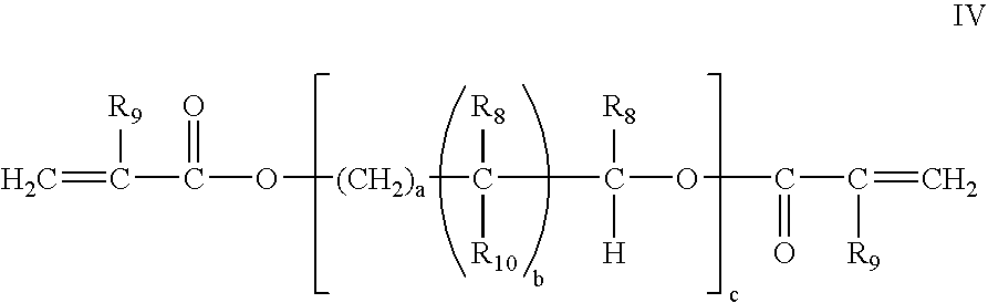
C=C(C(O[(CH2)a]C(C(OC(C(=C)[R9])=O)([R8])[H])([R8])[R10])=O)[R9]
